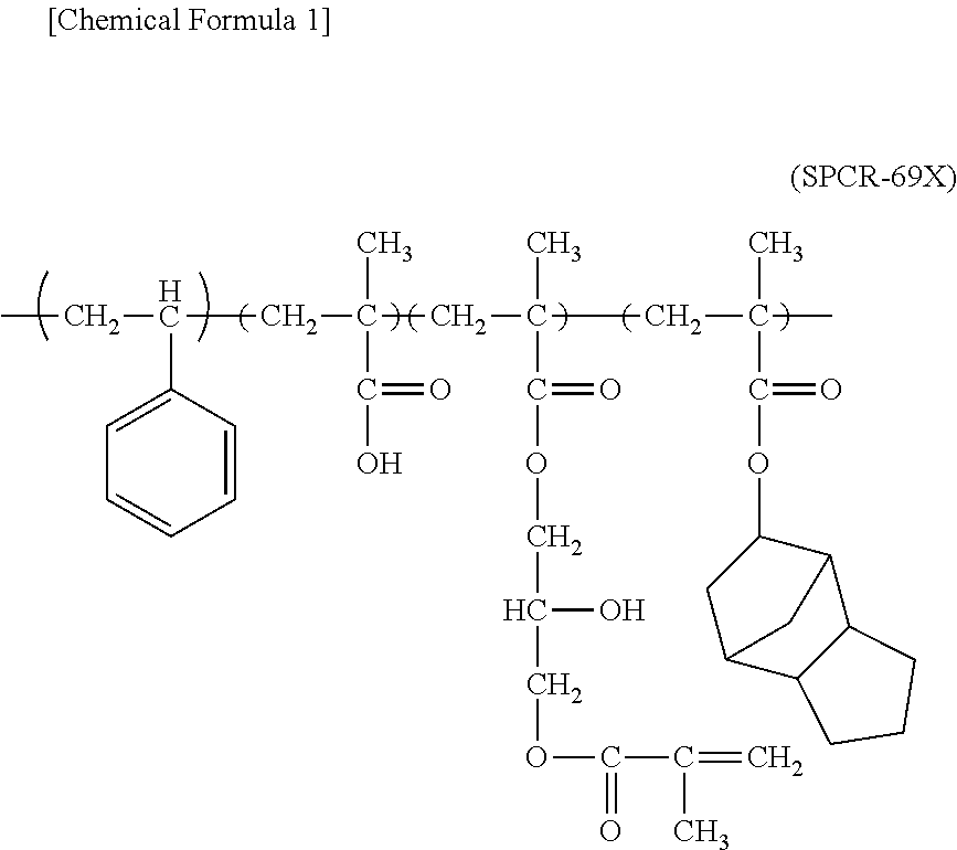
CCC(CC(CC(CC(C)(C)C(OC1C2C3C(C(C1)C2)CCC3)=O)(C)C(OCC(COC(C(=C)C)=O)O)=O)(C)C(O)=O)C1=CC=CC=C1
